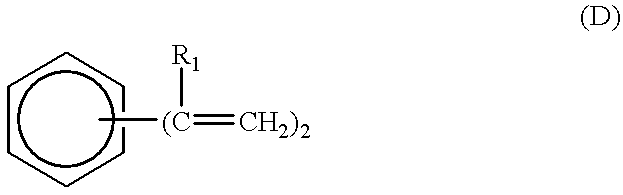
c1ccccc1.C[(C](=[CH2)2])[R1]
